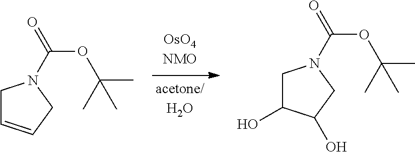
C1C=CCN1C(OC(C)(C)C)=O.C1C(O)C(O)CN1C(OC(C)(C)C)=O
